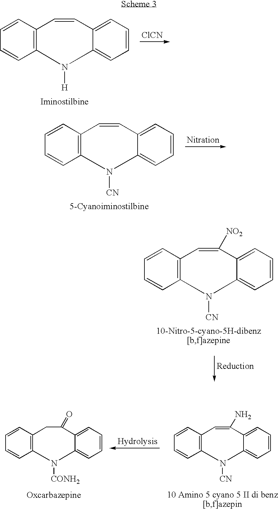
C1=CC2=C(C=C1)N([H])C1=CC=CC=C1C=C2.[ClCN].[Nitration].C1=CC2=C(C=C1)N([CN])C1=CC=CC=C1C=C2.C1=CC2=C(C=C1)N([CN])C1=CC=CC=C1C([NO2])=C2.C1=CC2=C(C=C1)N([CONH2])C1=CC=CC=C1C(=O)C2.C1=CC2=C(C=C1)N([CN])C1=CC=CC=C1C(N)=C2
